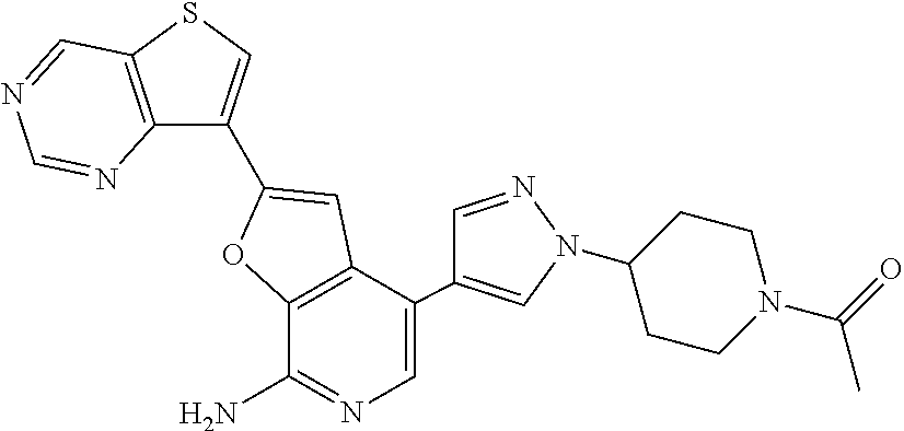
C12=C(SC=C1C1=CC3=C(C(N)=NC=C3C3=CN(C4CCN(C(C)=O)CC4)N=C3)O1)C=NC=N2
